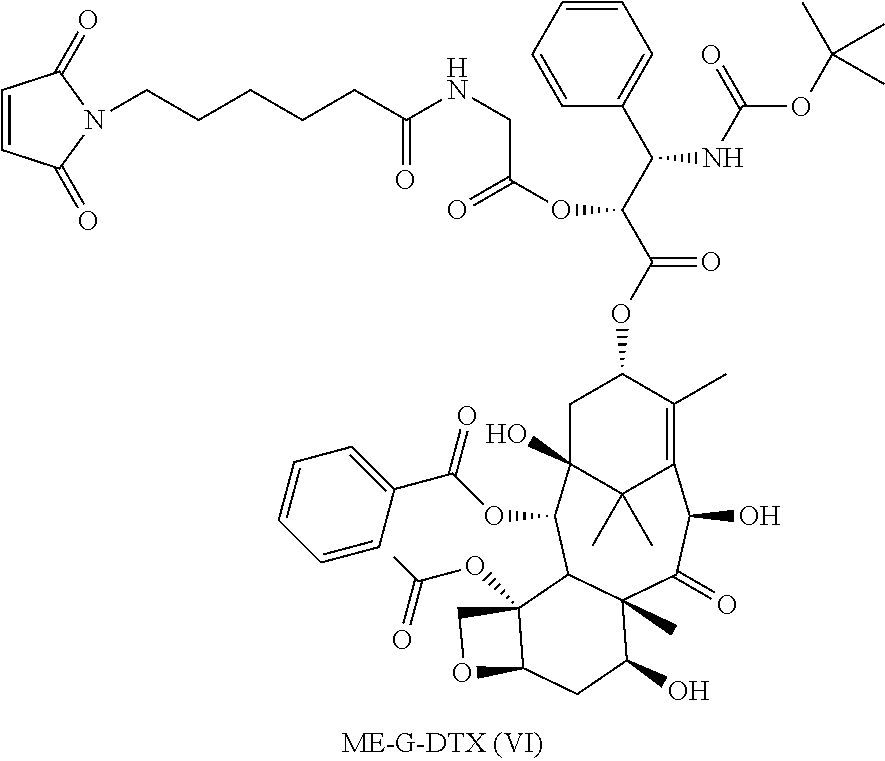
C1(C(C(C(OC2CC3(O)C(OC(C4=CC=CC=C4)=O)C4C(C)(C(=O)C(O)C(=C2C)C3(C)C)C(O)CC2OCC42OC(=O)C)=O)OC(CNC(CCCCCN2C(=O)C=CC2=O)=O)=O)NC(OC(C)(C)C)=O)=CC=CC=C1
